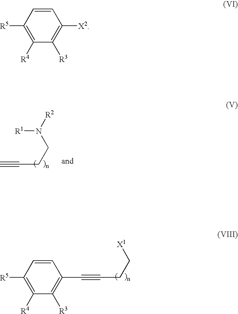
N(CCC#C)([R2])[R1].C1=CC([R5])=C([R4])C([R3])=C1C#CCC[X1].C1=CC([R5])=C([R4])C([R3])=C1[X2]
